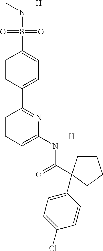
[H].N(S(C1=CC=C(C2=NC(NC(=O)C3(C4=CC=C(Cl)C=C4)CCCC3)=CC=C2)C=C1)(=O)=O)C.[H]
